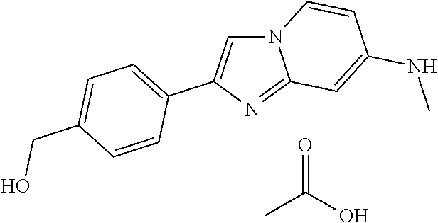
N12C=C(C3=CC=C(CO)C=C3)N=C1C=C(NC)C=C2.CC(O)=O
